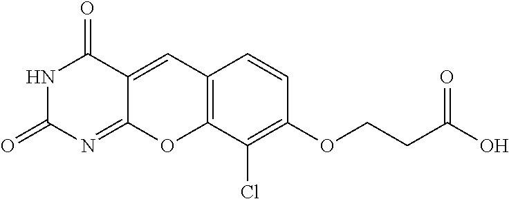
N1C(=O)N=C2C(=CC3=C(O2)C(Cl)=C(OCCC(=O)O)C=C3)C1=O
